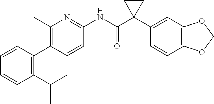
C1=CC(C2=C(C)N=C(NC(C3(C4=CC5=C(C=C4)OCO5)CC3)=O)C=C2)=C(C(C)C)C=C1
